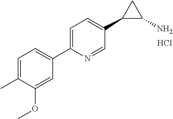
Cl.C1=C(C)C(OC)=CC(C2=CC=C(C3C(N)C3)C=N2)=C1
